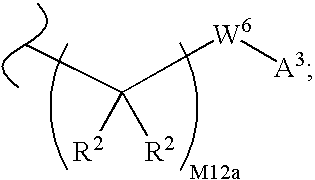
C([W6][A3])(C)([R2])[R2]
